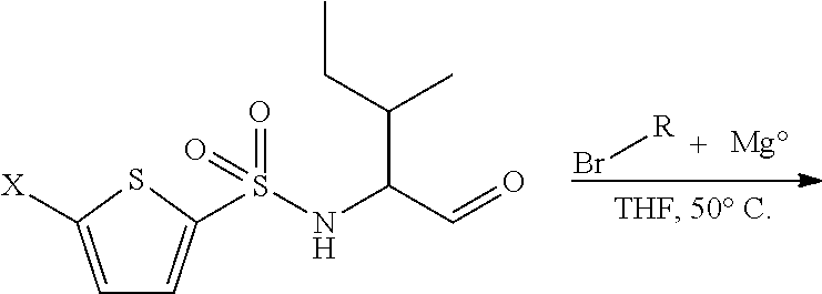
Br[R].S(NC(C(C)CC)C=O)(=O)(=O)C1=CC=C([X])S1
